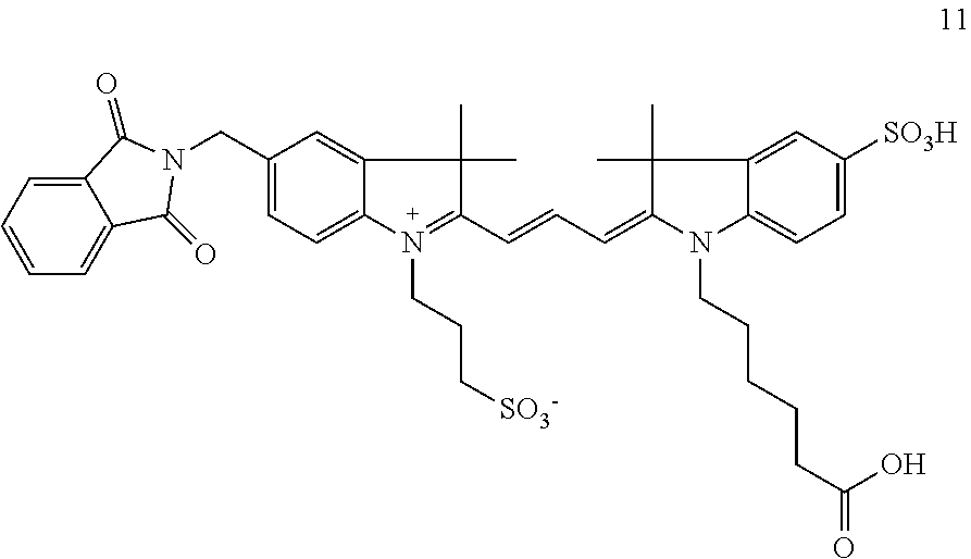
C1=C(CN2C(=O)C3=CC=CC=C3C2=O)C=C2C(=C1)N(CCC[SO3-])=C(C=CC=C1N(CCCCCC(=O)O)C3=CC=C([SO3H])C=C3C1(C)C)C2(C)C
